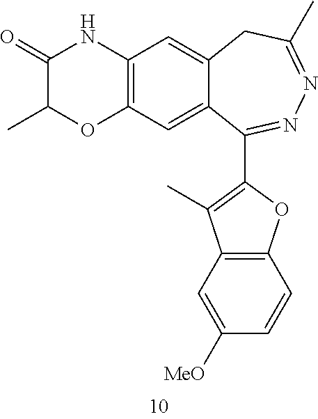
C12=C(C=C3C(=C1)CC(C)=NN=C3C1=C(C)C3=C(C=CC([MeO])=C3)O1)OC(C)C(=O)N2
